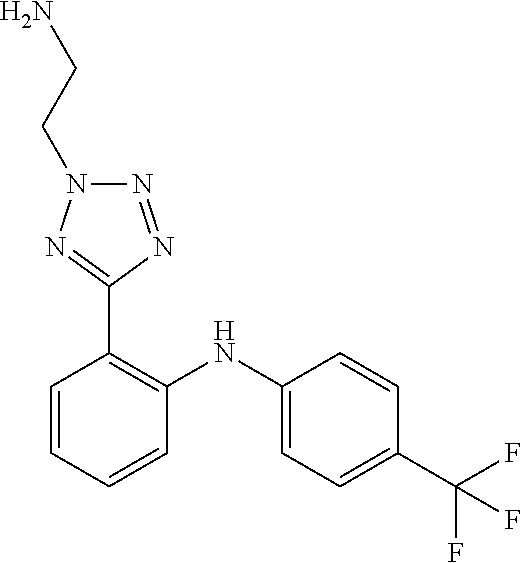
C1=CC(C(F)(F)F)=CC=C1NC1=C(C2=NN(CCN)N=N2)C=CC=C1
